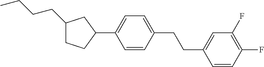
C1(CCCC)CCC(C2=CC=C(CCC3=CC(F)=C(F)C=C3)C=C2)C1
